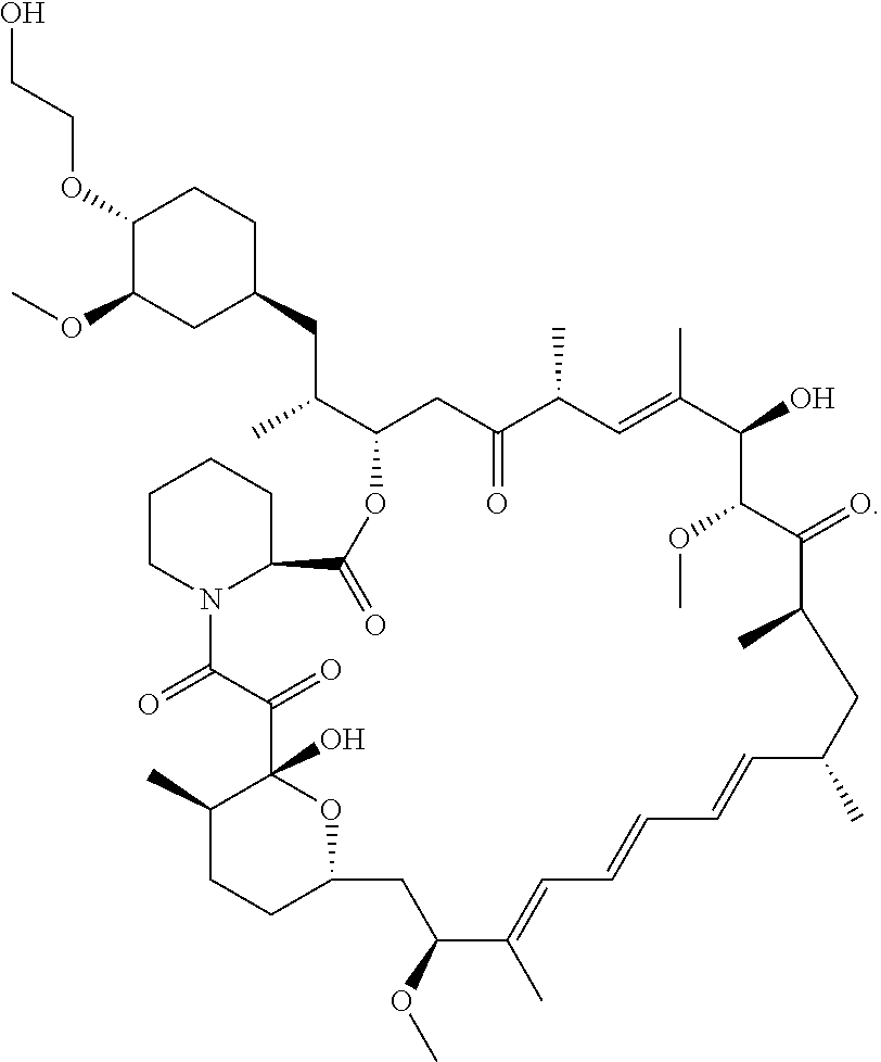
OCCOC1C(OC)CC(CC(C2CC(=O)C(C)C=C(C)C(O)C(OC)C(=O)C(C)CC(C)C=CC=CC=C(C)C(OC)CC3OC(O)(C(=O)C(=O)N4CCCCC4C(=O)O2)C(C)CC3)C)CC1
